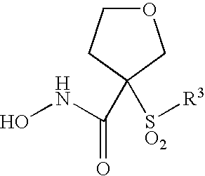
C1(C(=O)NO)([SO2][R3])COCC1
